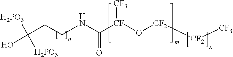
C(CNC([CF](O[CF2][CF2][CF3])[CF3])=O)C(O)([H2PO3])[H2PO3]
